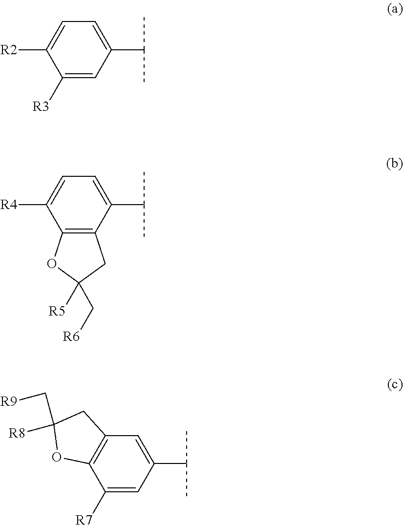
C1([R3])=CC(C(C)C)=CC=C1[R2].C12=C(C(C(C)C)=CC=C1[R4])CC([R5])(C[R6])O2.C1([R7])=CC(C(C)C)=CC2=C1OC([R8])(C[R9])C2
